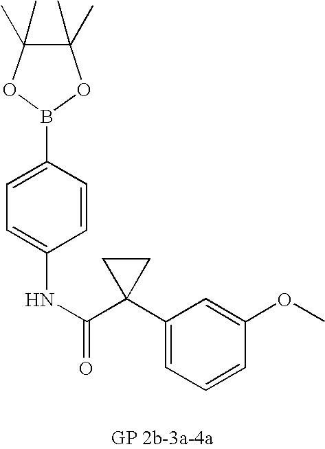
C1(C)(C)C(C)(C)OB(C2=CC=C(NC(=O)C3(C4=CC=CC(OC)=C4)CC3)C=C2)O1
